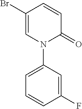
C1=CC(Br)=CN(C2=CC=CC(F)=C2)C1=O
